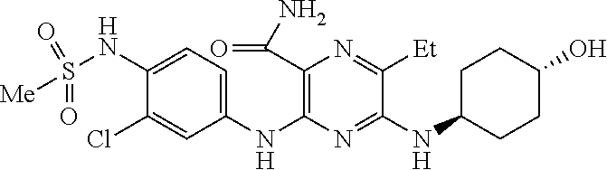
C1(NC2=C(C(N)=O)N=C([Et])C(NC3CCC(O)CC3)=N2)=CC=C(NS([Me])(=O)=O)C(Cl)=C1
